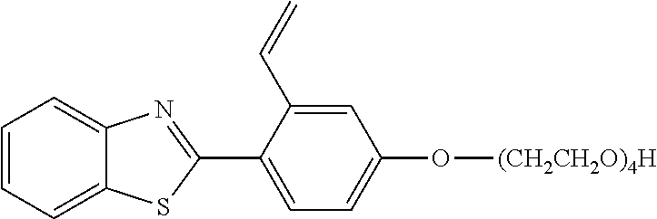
C1=CC=C2C(=C1)N=C(C1=CC=C(O[(CH2CH2O)4H])C=C1C=C)S2
